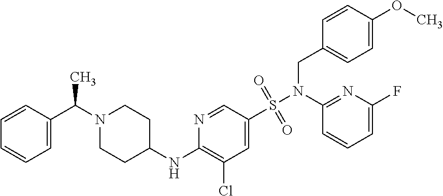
N1(C(C2=CC=CC=C2)C)CCC(NC2=C(Cl)C=C(S(N(C3=NC(F)=CC=C3)CC3=CC=C(OC)C=C3)(=O)=O)C=N2)CC1
